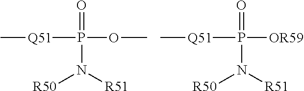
C[Q51]P(OC)(=O)N([R50])[R51].C[Q51]P([OR59])(=O)N([R50])[R51]
